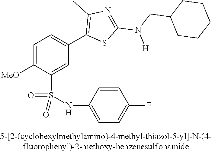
C1=C([OMe])C(S(NC2=CC=C(F)C=C2)(=O)=O)=CC(C2=C(C)N=C(N(CC3CCCCC3)[H])S2)=C1
